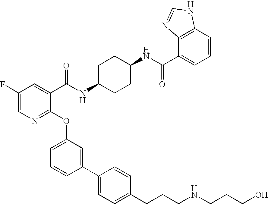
C1(F)=CN=C(OC2=CC=CC(C3=CC=C(CCCNCCCO)C=C3)=C2)C(C(NC2CCC(NC(=O)C3=CC=CC4=C3N=CN4)CC2)=O)=C1
